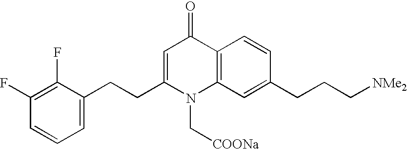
C12=C(C=C(CCC[NMe2])C=C1)N(C[COONa])C(CCC1=CC=CC(F)=C1F)=CC2=O
